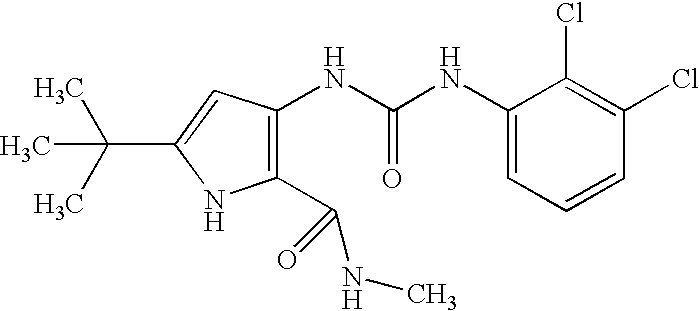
C1(C(NC)=O)=C(NC(NC2=CC=CC(Cl)=C2Cl)=O)C=C(C(C)(C)C)N1
